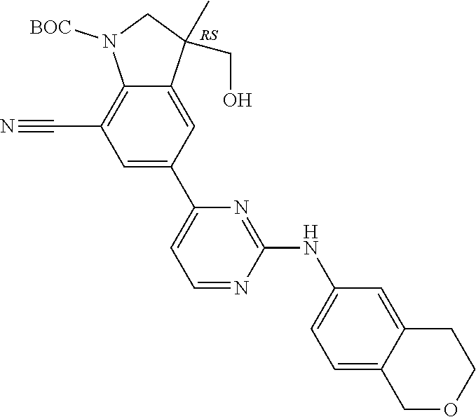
C1(NC2=NC(C3=CC(C#N)=C4C(=C3)C(C)(CO)CN4[BOC])=CC=N2)=CC=C2C(=C1)CCOC2
